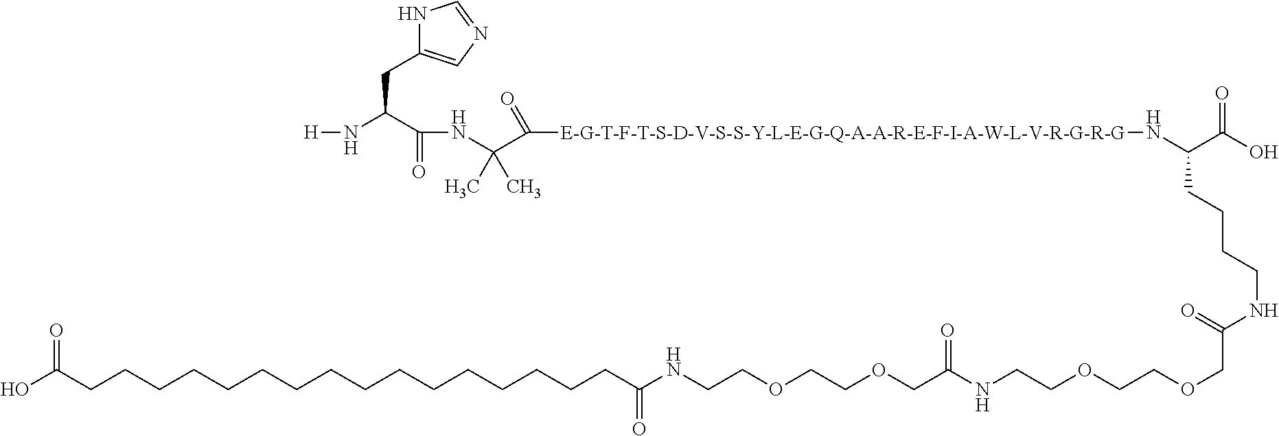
N1C(CC(N[H])C(=O)NC(C([E-G-T-F-T-S-D-V-S-S-Y-L-E-G-Q-A-A-R-E-F-I-A-W-L-V-R-G-R-G]NC(C(O)=O)CCCCNC(=O)COCCOCCNC(COCCOCCNC(CCCCCCCCCCCCCCCCC(O)=O)=O)=O)=O)(C)C)=CN=C1
